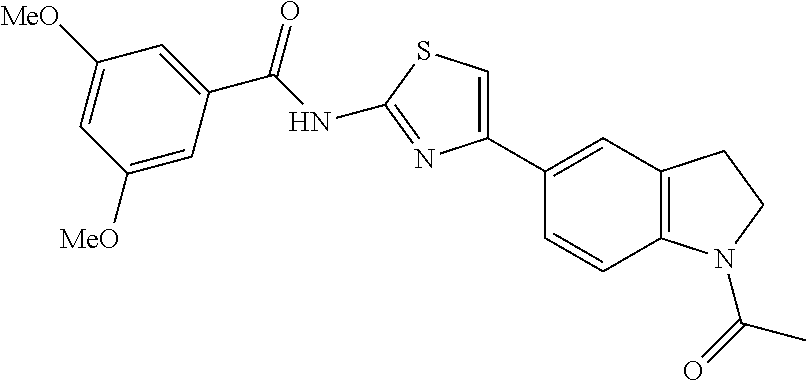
C(NC1=NC(C2=CC3=C(C=C2)N(C(=O)C)CC3)=CS1)(=O)C1=CC([MeO])=CC([MeO])=C1
